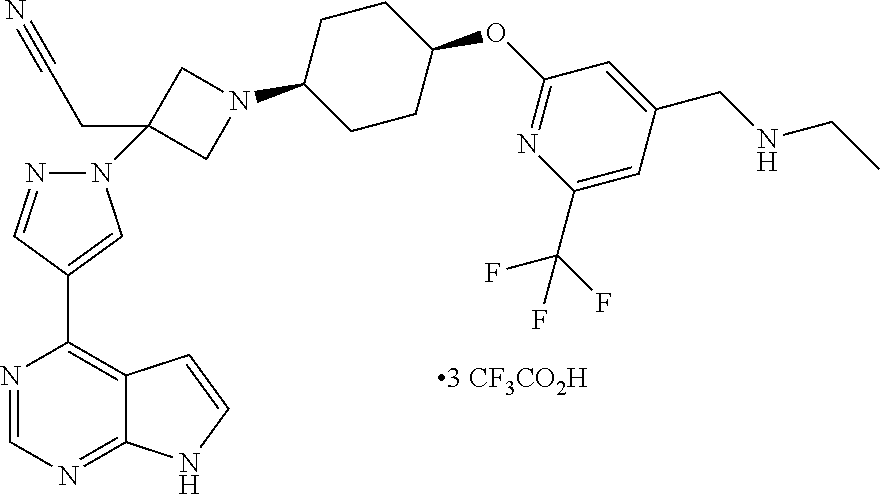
C1C(N2CC(CC#N)(N3N=CC(C4=C5C(=NC=N4)NC=C5)=C3)C2)CCC(OC2=NC(C(F)(F)F)=CC(CNCC)=C2)C1
